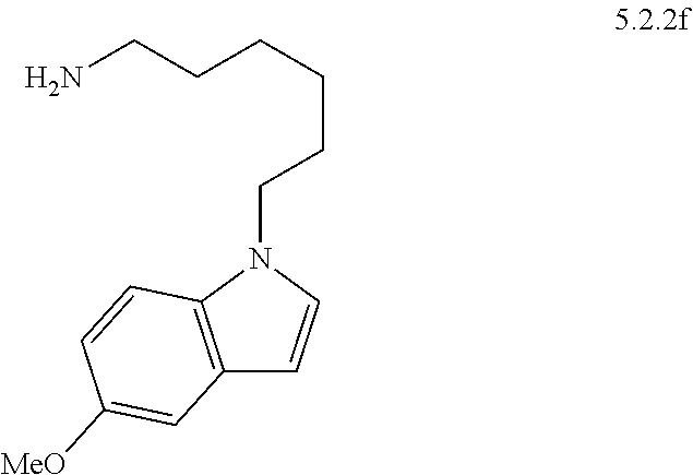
C12=C(N(CCCCCCN)C=C1)C=CC([MeO])=C2
